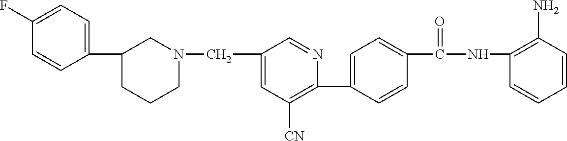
C1(C2=CC=C(C(=O)NC3=C(N)C=CC=C3)C=C2)=C([CN])C=C(CN2CCCC(C3=CC=C(F)C=C3)C2)C=N1
